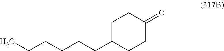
C(CCCCC1CCC(=O)CC1)C
